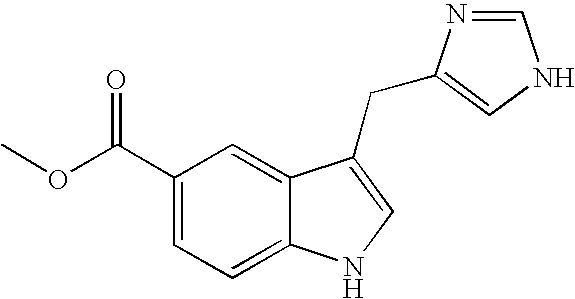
C1(C(OC)=O)=CC=C2C(=C1)C(CC1=CNC=N1)=CN2
